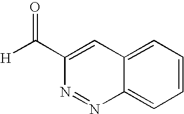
C1(C([H])=O)=CC2=CC=CC=C2N=N1
